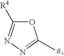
O1C([R4])=NN=C1C
